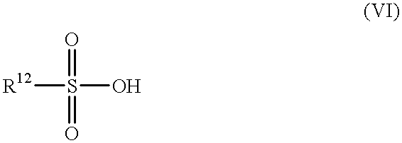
[R12]S(O)(=O)=O
